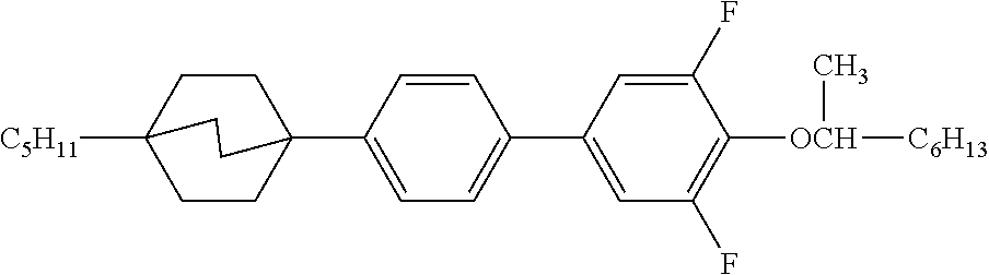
C1=CC(C23CCC([C5H11])(CC2)CC3)=CC=C1C1=CC(F)=C([OCH](C)[C6H13])C(F)=C1
